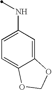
C12=CC(NC)=CC=C1OCO2
